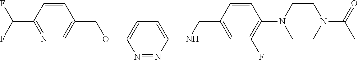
C1=CC(C(F)F)=NC=C1COC1=CC=C(NCC2=CC(F)=C(N3CCN(C(C)=O)CC3)C=C2)N=N1
